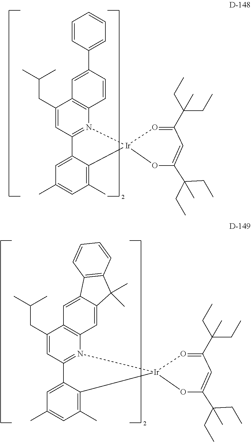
C12=C(N3=C(C=C1CC(C)C)C1=CC(C)=CC(C)=C1[Ir]31O=C(C(CC)(CC)C)C=C(C(CC)(CC)C)O1)C=CC(C1=CC=CC=C1)=C2.C12=C(N3=C(C=C1CC(C)C)C1=CC(C)=CC(C)=C1[Ir]31O=C(C(CC)(CC)C)C=C(C(CC)(CC)C)O1)C=C1C(=C2)C2=C(C1(C)C)C=CC=C2
